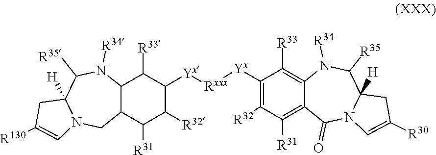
C12C(C([R31])C([R32])C([Yx][Rxxx][Yx]C3=C([R32])C([R31])=C4C(=C3[R33])N([R34])C([R35])C3([H])N(C4=O)C=C([R30])C3)C1[R33])CN1C([H])(C([R35])N2[R34])CC([R130])=C1
